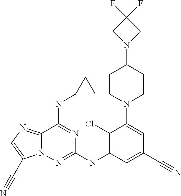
C12=NC=C(C#N)N1N=C(NC1=C(Cl)C(N3CCC(N4CC(F)(F)C4)CC3)=CC(C#N)=C1)N=C2NC1CC1
